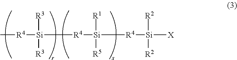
C[R4][Si]([R3])([R3])[R4][Si]([R1])([R5])[R4][Si]([X])([R2])[R2]
